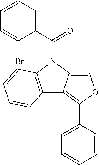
C12=C(N(C(C3=CC=CC=C3Br)=O)C3=COC(C4=CC=CC=C4)=C13)C=CC=C2
